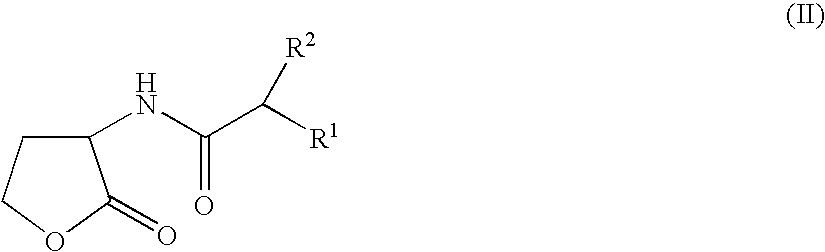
C1(NC(C([R1])[R2])=O)CCOC1=O
